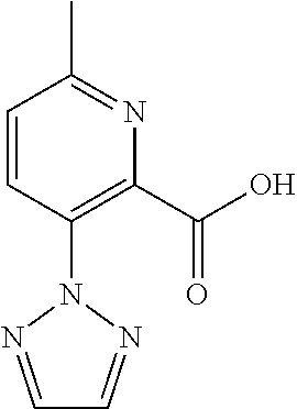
C1=CC(N2N=CC=N2)=C(C(O)=O)N=C1C
